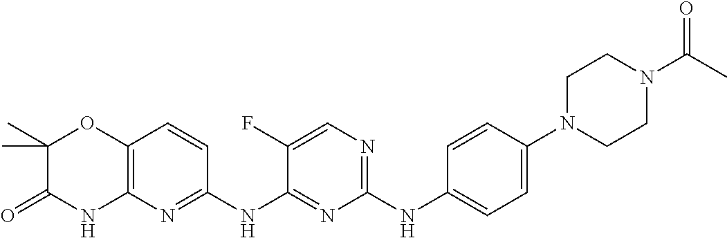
C1(NC2=CC=C(N3CCN(C(C)=O)CC3)C=C2)=NC=C(F)C(NC2=NC3=C(C=C2)OC(C)(C)C(=O)N3)=N1
